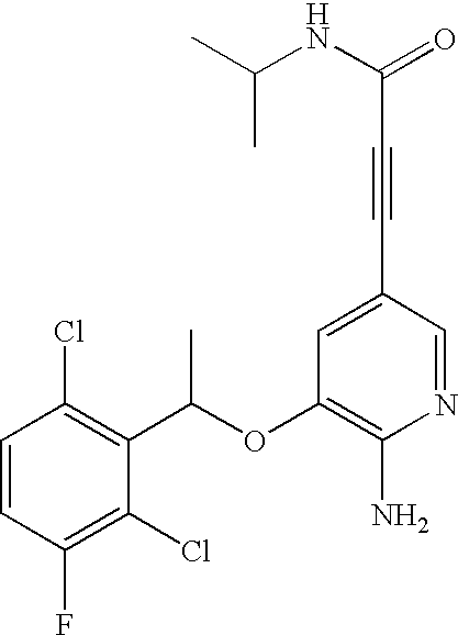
C1=CC(Cl)=C(C(OC2=C(N)N=CC(C#CC(=O)NC(C)C)=C2)C)C(Cl)=C1F
